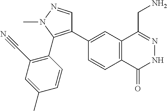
C1(C2=C(C3=C(C#N)C=C(C)C=C3)N(C)N=C2)=CC2=C(C=C1)C(=O)NN=C2CN
